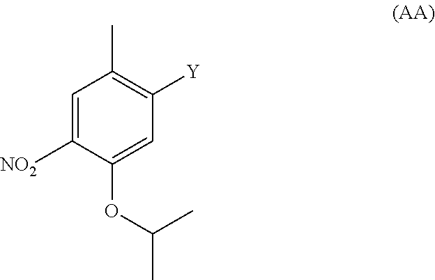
C1=C([NO2])C(OC(C)C)=CC([Y])=C1C
